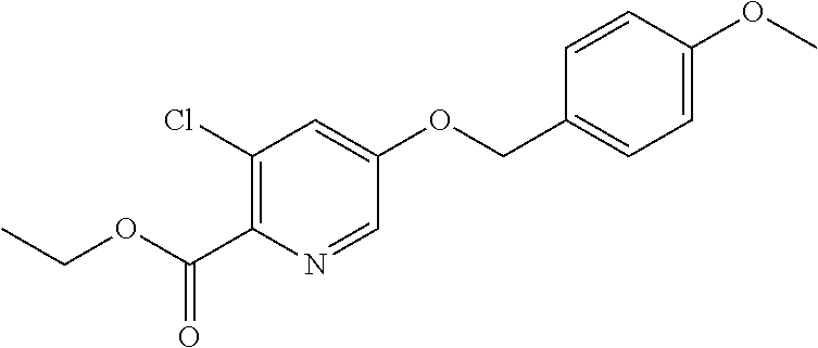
O(C)C1=CC=C(COC2=CC(Cl)=C(C(OCC)=O)N=C2)C=C1
